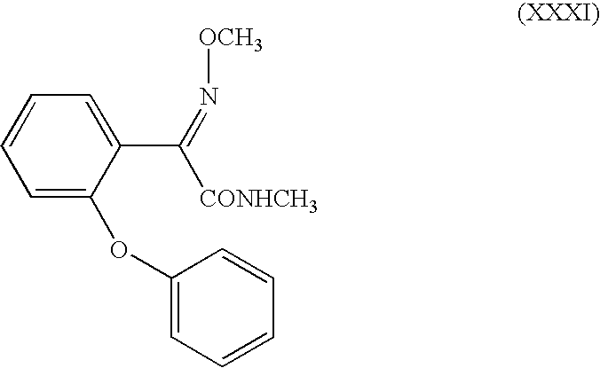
C(C1=CC=CC=C1OC1=CC=CC=C1)([CONHCH3])=N[OCH3]
